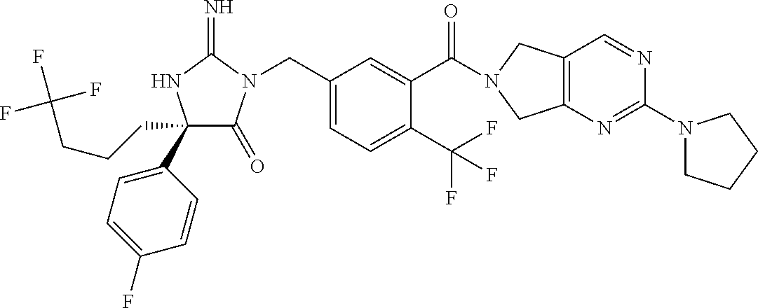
C1(CCCC(F)(F)F)(C2=CC=C(F)C=C2)C(=O)N(CC2=CC=C(C(F)(F)F)C(C(=O)N3CC4=C(C3)N=C(N3CCCC3)N=C4)=C2)C(=N)N1
